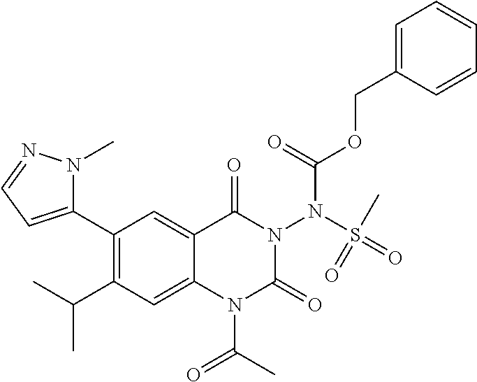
C1(C2=CC=NN2C)=C(C(C)C)C=C2C(=C1)C(=O)N(N(S(=O)(=O)C)C(OCC1=CC=CC=C1)=O)C(=O)N2C(C)=O
